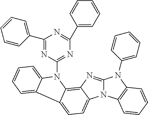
N12C(=NC3=C4C(=CC=C13)C1=CC=CC=C1N4C1=NC(C3=CC=CC=C3)=NC(C3=CC=CC=C3)=N1)N(C1=CC=CC=C1)C1=C2C=CC=C1
